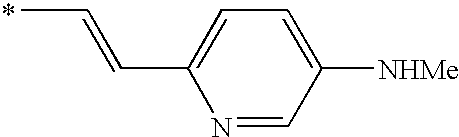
N1=CC([NHMe])=CC=C1C=CC
